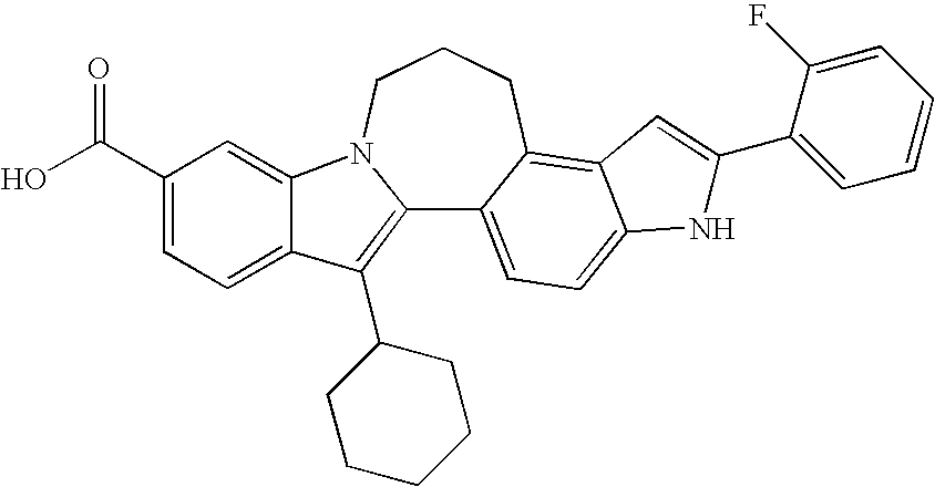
C12=C(C3CCCCC3)C3=CC=C(C(O)=O)C=C3N1CCCC1=C3C(=CC=C21)NC(C1=CC=CC=C1F)=C3
